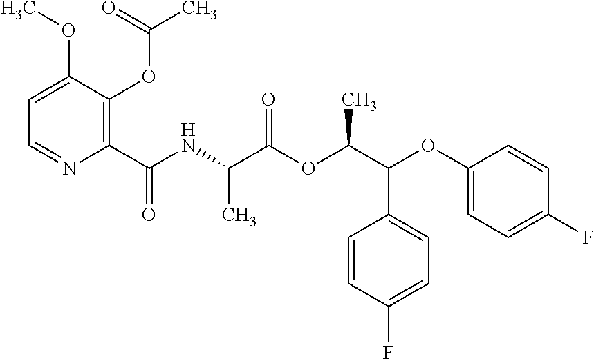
C1=C(OC)C(OC(C)=O)=C(C(NC(C(OC(C(OC2=CC=C(F)C=C2)C2=CC=C(F)C=C2)C)=O)C)=O)N=C1
